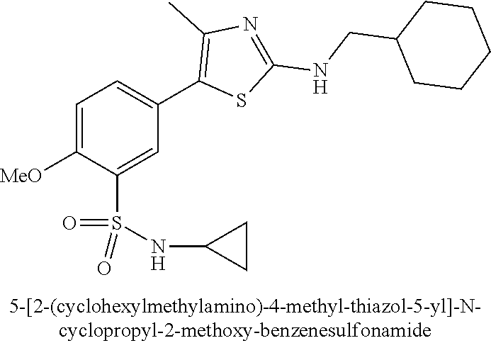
C1=C([OMe])C(S(NC2CC2)(=O)=O)=CC(C2=C(C)N=C(NCC3CCCCC3)S2)=C1
